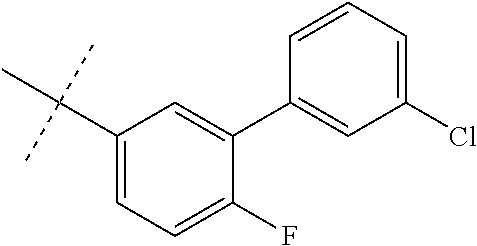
C1(C(C)(C)C)=CC=C(F)C(C2=CC(Cl)=CC=C2)=C1
